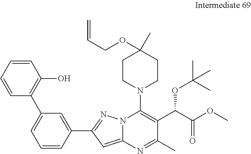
C1=CC(C2=NN3C(=C2)N=C(C)C(C(C(OC)=O)OC(C)(C)C)=C3N2CCC(OCC=C)(C)CC2)=CC(C2=C(O)C=CC=C2)=C1
